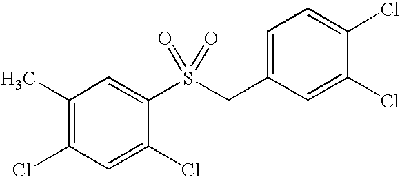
C1(C)=C(Cl)C=C(Cl)C(S(=O)(CC2=CC=C(Cl)C(Cl)=C2)=O)=C1
